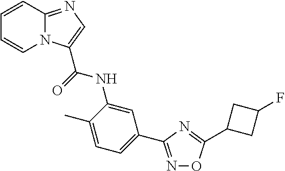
C1=CC2=NC=C(C(=O)NC3=CC(C4=NOC(C5CC(F)C5)=N4)=CC=C3C)N2C=C1
